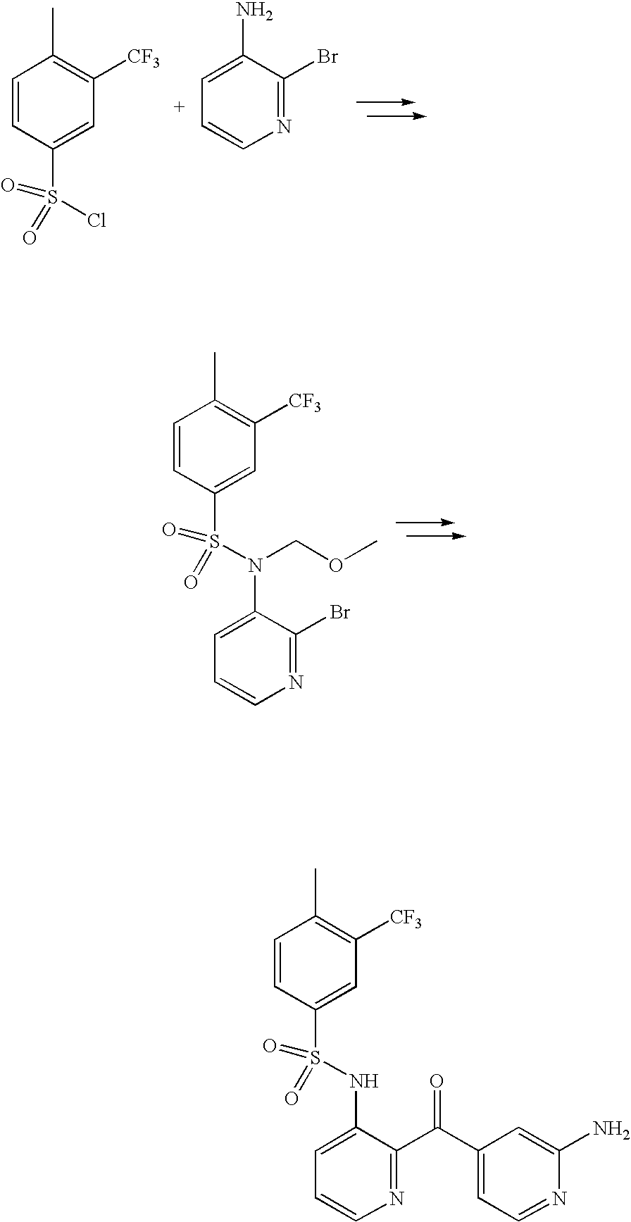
C1=CC(S(=O)(=O)N(C2=CC=CN=C2Br)COC)=CC([CF3])=C1C.C1=CC(S(=O)(Cl)=O)=CC([CF3])=C1C.C1(Br)=NC=CC=C1N.C1=CC(S(=O)(=O)NC2=CC=CN=C2C(=O)C2=CC=NC(N)=C2)=CC([CF3])=C1C
